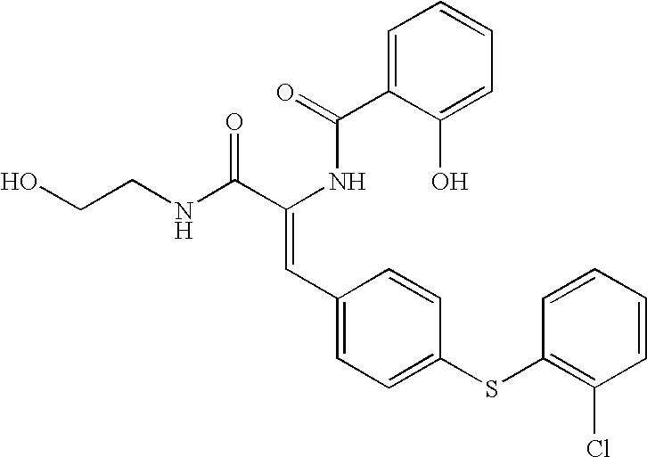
C1=C(C(=O)NC(C(NCCO)=O)=CC2=CC=C(SC3=C(Cl)C=CC=C3)C=C2)C(O)=CC=C1
